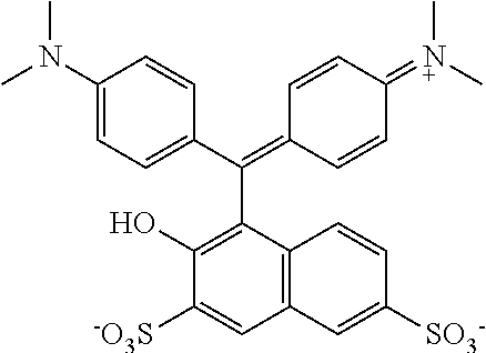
C1(N(C)C)=CC=C(C(=C2C=CC(=[N+](C)C)C=C2)C2=C(O)C([-O3S])=CC3=C2C=CC([SO3-])=C3)C=C1
